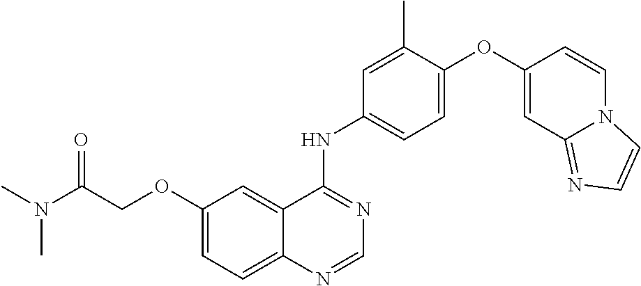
C12=CC=C(OCC(N(C)C)=O)C=C1C(NC1=CC=C(OC3=CC4=NC=CN4C=C3)C(C)=C1)=NC=N2
